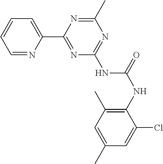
C1=NC(C2=NC(NC(NC3=C(C)C=C(C)C=C3Cl)=O)=NC(C)=N2)=CC=C1
